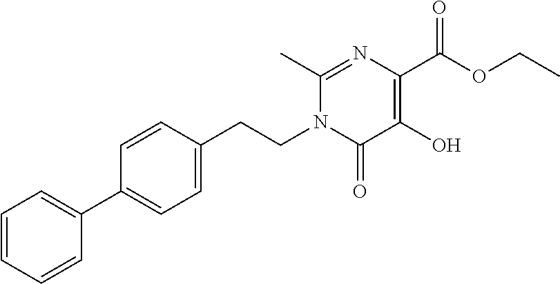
C1=CC=CC(C2=CC=C(CCN3C(=O)C(O)=C(C(OCC)=O)N=C3C)C=C2)=C1
